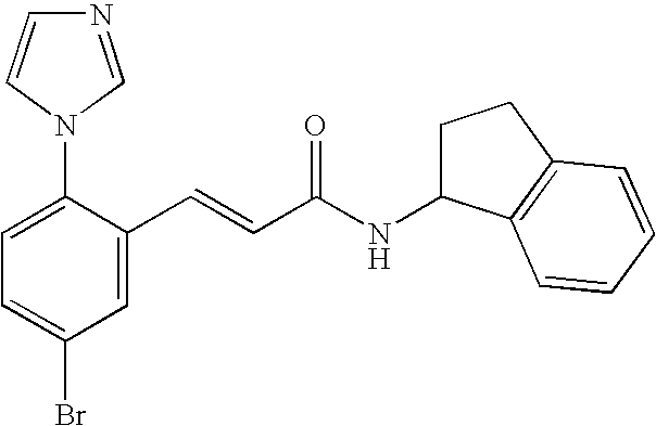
C1=C(C=CC(NC2CCC3=C2C=CC=C3)=O)C(N2C=NC=C2)=CC=C1Br
